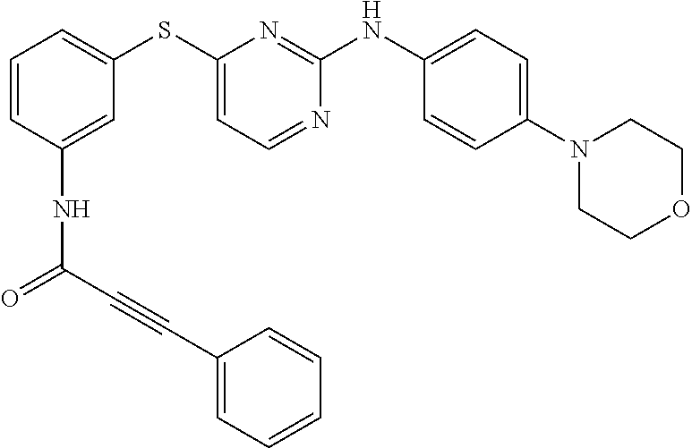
C1=CC=C(SC2=CC=NC(NC3=CC=C(N4CCOCC4)C=C3)=N2)C=C1NC(C#CC1=CC=CC=C1)=O
